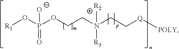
[R1]OP(OCCN(CC[Q][POLY])([R3])[R2])(=O)[O-]
